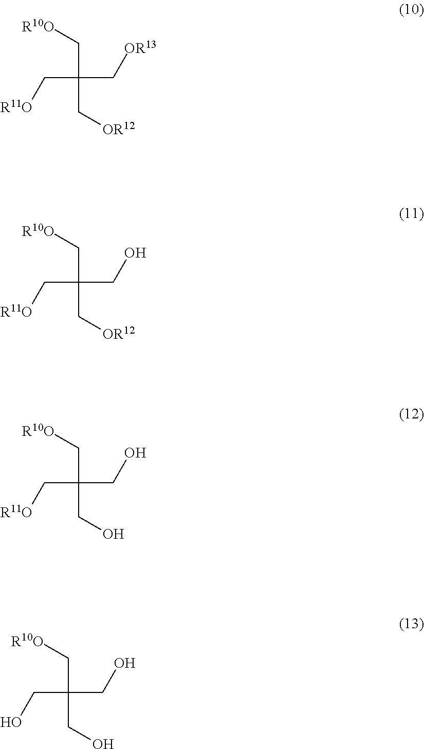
C(C(C[R10O])(C[OR13])C[OR12])[R11O].C(C(C[R10O])(CO)C[OR12])[R11O].C(C(C[R10O])(CO)CO)[R11O].C(C(C[R10O])(CO)CO)O
